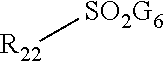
[R22][SO2G6]
